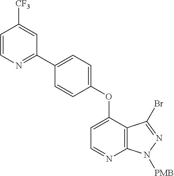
C1=C(C2=NC=CC([CF3])=C2)C=CC(OC2=CC=NC3=C2C(Br)=NN3[PMB])=C1
